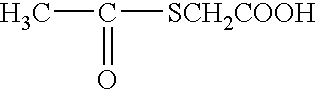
CC(=O)[SCH2COOH]
